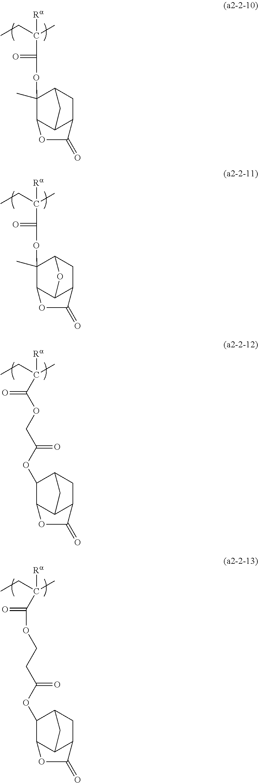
CCC(C)([Ra])C(OC1(C)C2C3C(CC1C3)C(=O)O2)=O.CCC(C)([Ra])C(OC1(C)C2C3C(CC1O3)C(=O)O2)=O.CCC(C)([Ra])C(=O)OCC(=O)OC1C2C3C(CC1C3)C(=O)O2.CCC(C)([Ra])C(=O)OCCC(=O)OC1C2C3C(CC1C3)C(=O)O2
